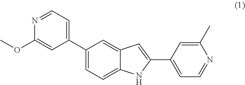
C1(C2=CC=NC(OC)=C2)=CC=C2C(=C1)C=C(C1=CC=NC(C)=C1)N2
